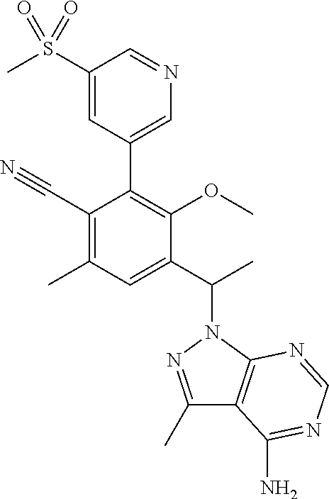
C1(C(C)N2N=C(C)C3=C2N=CN=C3N)=CC(C)=C(C#N)C(C2=CN=CC(S(C)(=O)=O)=C2)=C1OC
